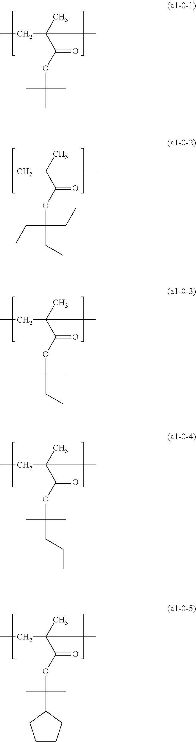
CCC(C(OC(C)(C)C)=O)(C)C.CCC(C(OC(CC)(CC)CC)=O)(C)C.CCC(C(OC(C)(C)CC)=O)(C)C.CCC(C(OC(C)(C)CCC)=O)(C)C.CCC(C(OC(C)(C)C1CCCC1)=O)(C)C
